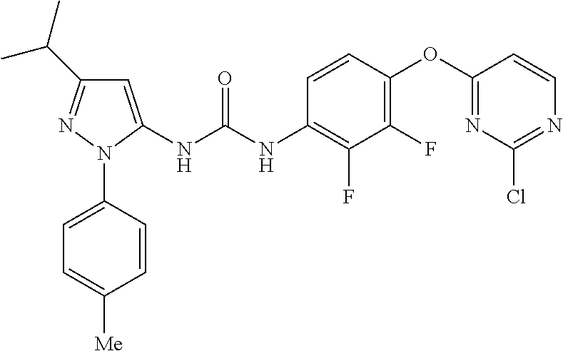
C(C1=NN(C2=CC=C([Me])C=C2)C(NC(NC2=C(F)C(F)=C(OC3=NC(Cl)=NC=C3)C=C2)=O)=C1)(C)C
